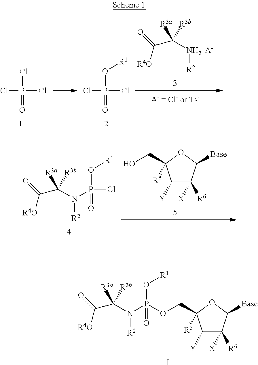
[NH2+A-]([R2])C(C(=O)[R4O])([R3a])[R3b].ClP(Cl)(Cl)=O.ClP(Cl)(O[R1])=O.C1([Y])C([X])([R6])C([Base])OC1([R5])CO.N([R2])(C(C(=O)[R4O])([R3a])[R3b])P(Cl)(=O)O[R1].C1([Y])C([X])([R6])C([Base])OC1([R5])COP(N(C(C(=O)[R4O])([R3a])[R3b])[R2])(=O)O[R1].I
